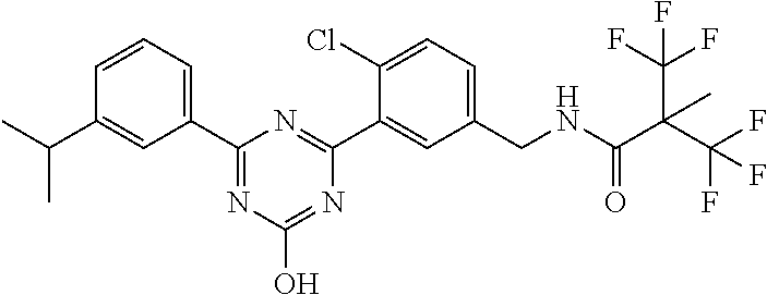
C1(CNC(C(C(F)(F)F)(C)C(F)(F)F)=O)=CC=C(Cl)C(C2=NC(C3=CC=CC(C(C)C)=C3)=NC(O)=N2)=C1
